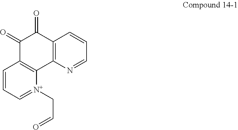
N1=CC=CC2=C1C1=C(C=CC=[N+]1CC=O)C(=O)C2=O
